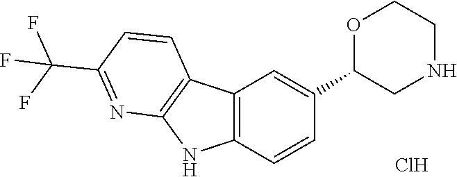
C12=C(C=CC(C3CNCCO3)=C1)NC1=C2C=CC(C(F)(F)F)=N1.Cl
